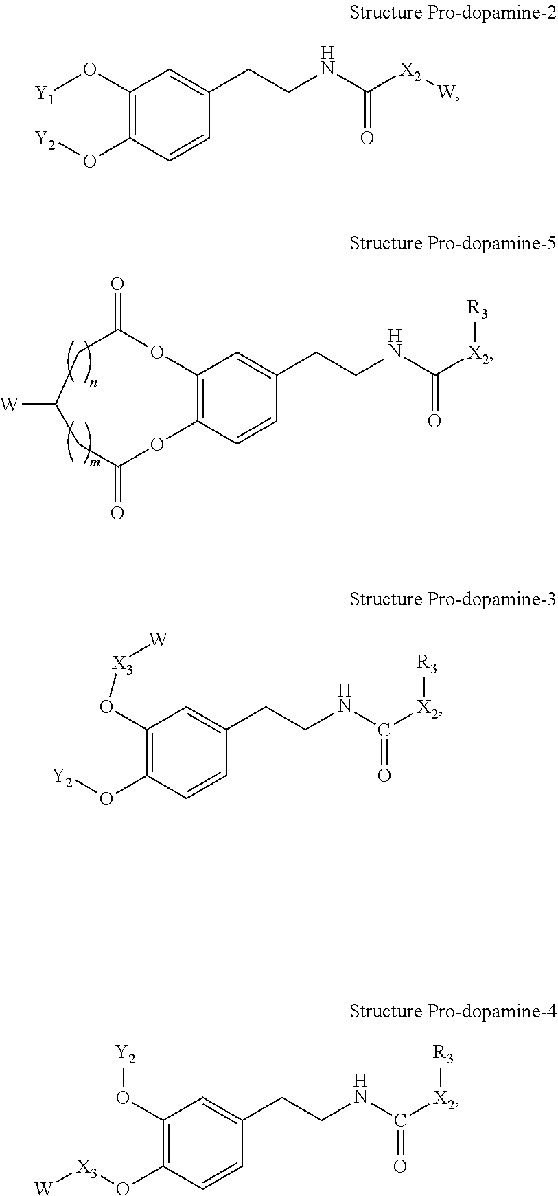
C1(O[Y1])=C(O[Y2])C=CC(CCNC([X2][W])=O)=C1.C12=C(C=CC(CCNC([X2][R3])=O)=C1)OC(=O)CC([W])CC(=O)O2.C1(O[X3][W])=C(O[Y2])C=CC(CCNC([X2][R3])=O)=C1.C1(O[Y2])=C(O[X3][W])C=CC(CCNC([X2][R3])=O)=C1
